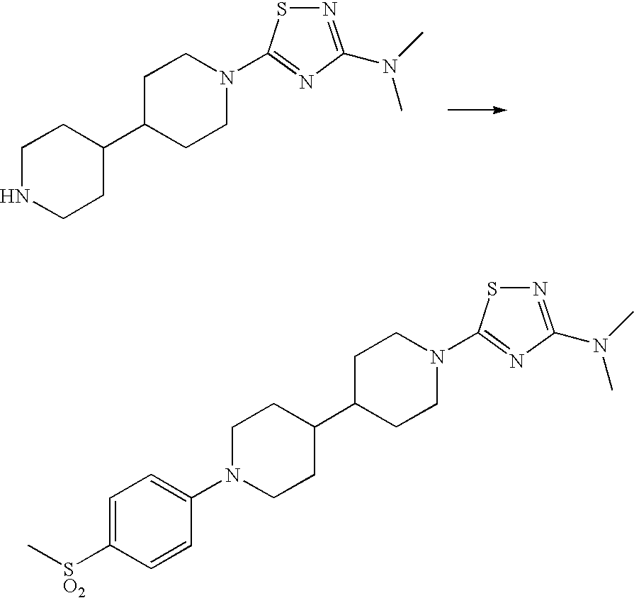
C1NCCC(C2CCN(C3=NC(N(C)C)=NS3)CC2)C1.C1=C([SO2]C)C=CC(N2CCC(C3CCN(C4=NC(N(C)C)=NS4)CC3)CC2)=C1
